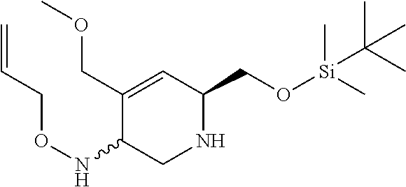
C1(CO[Si](C)(C)C(C)(C)C)NCC(NOCC=C)C(COC)=C1
